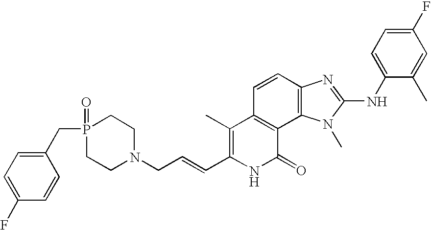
C1(C)=C(C=CCN2CCP(CC3=CC=C(F)C=C3)(=O)CC2)NC(=O)C2=C1C=CC1=C2N(C)C(NC2=CC=C(F)C=C2C)=N1
